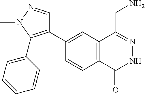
C1(C2=C(C3=CC=CC=C3)N(C)N=C2)=CC2=C(C=C1)C(=O)NN=C2CN
